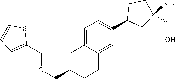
C1=C2C(=CC(C3CC(N)(CO)CC3)=C1)CCC(COCC1=CC=CS1)C2
